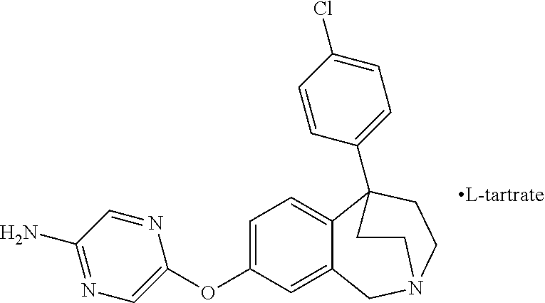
C1(N)=NC=C(OC2=CC=C3C(=C2)CN2CCC3(C3=CC=C(Cl)C=C3)CC2)N=C1
